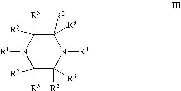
N1([R1])C([R3])([R2])C([R3])([R2])N([R4])C([R3])([R2])C1([R3])[R2]
